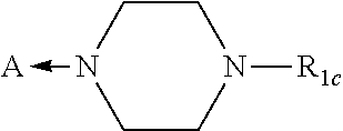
C1N(->[A])CCN([R1c])C1
